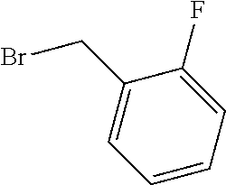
BrCC1=CC=CC=C1F
